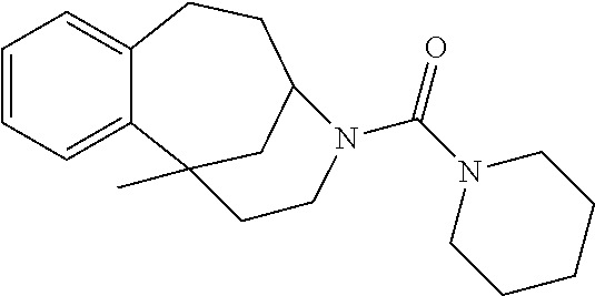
C1=CC=C2C(=C1)CCC1CC2(C)CCN1C(N1CCCCC1)=O
